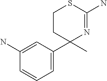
C1(N)=CC(C2(C)N=C(N)SCC2)=CC=C1
